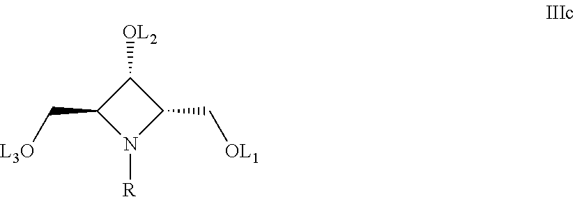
C1([OL2])C(C[L3O])N([R])C1C[OL1]
